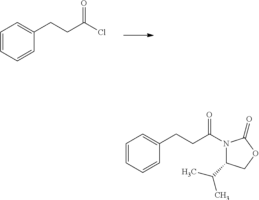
C1=CC=CC(CCC(Cl)=O)=C1.C1=CC=CC(CCC(N2C(C(C)C)COC2=O)=O)=C1
